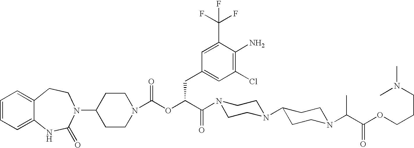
C1(N2C(=O)NC3=CC=CC=C3CC2)CCN(C(OC(C(N2CCN(C3CCN(C(C(OCCCN(C)C)=O)C)CC3)CC2)=O)CC2=CC(Cl)=C(N)C(C(F)(F)F)=C2)=O)CC1
